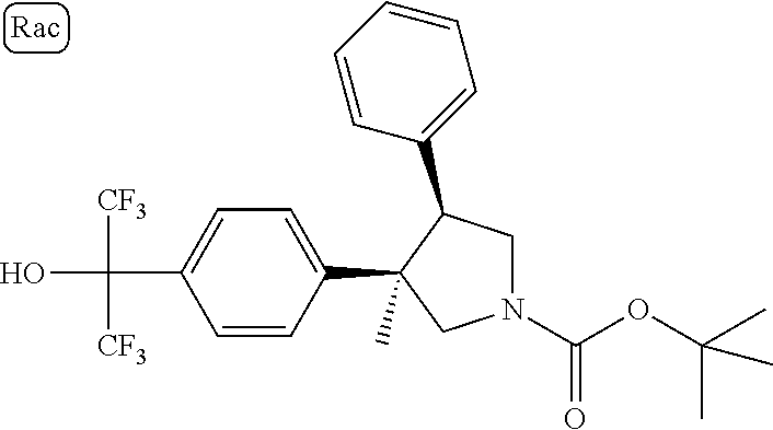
C(C1=CC=C(C2(C)CN(C(OC(C)(C)C)=O)CC2C2=CC=CC=C2)C=C1)(O)([CF3])[CF3]
